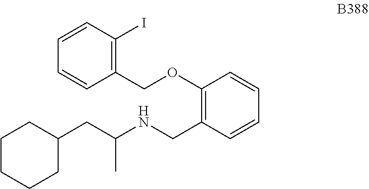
C1CCCC(CC(NCC2=C(OCC3=C(I)C=CC=C3)C=CC=C2)C)C1
